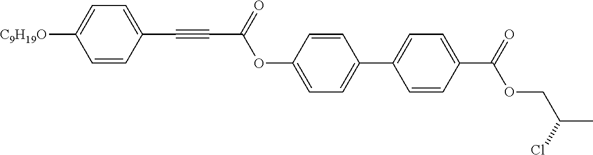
C1=CC(C#CC(=O)OC2=CC=C(C3=CC=C(C(OCC(C)Cl)=O)C=C3)C=C2)=CC=C1[C9H19O]
